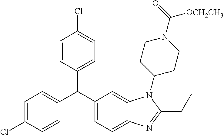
C1=C(Cl)C=CC(C(C2=CC=C3C(=C2)N(C2CCN(C([OCH2CH3])=O)CC2)C(CC)=N3)C2=CC=C(Cl)C=C2)=C1
